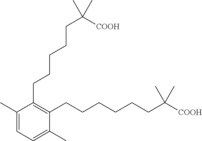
C1(CCCCCC([COOH])(C)C)=C(CCCCCCC([COOH])(C)C)C(C)=CC=C1C
